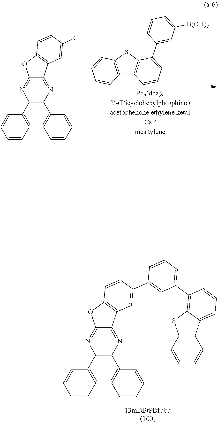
C12=C(C3=C(C4=C1C=CC=C4)C=CC=C3)N=C1C(=N2)C2=C(O1)C=CC(Cl)=C2.C12=C(SC3=C1C=CC=C3C1=CC([B(OH)2])=CC=C1)C=CC=C2.C12=C(C3=C(C4=C1C=CC=C4)C=CC=C3)N=C1C(=N2)C2=C(O1)C=CC(C1=CC(C3=C4C(=CC=C3)C3=C(S4)C=CC=C3)=CC=C1)=C2
